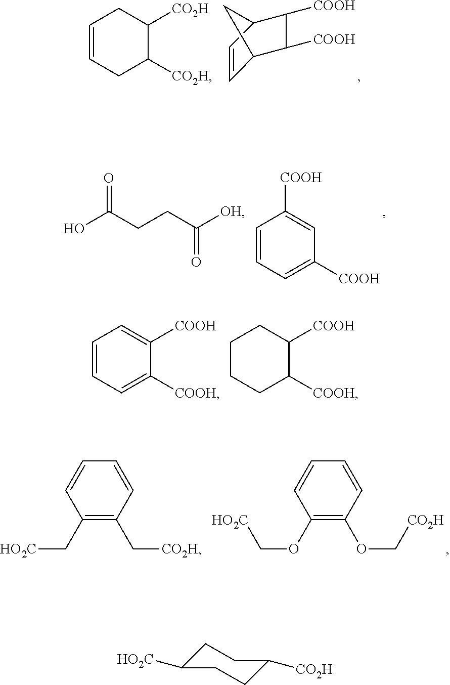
C1=CCC([CO2H])C([CO2H])C1.C1=CC2C([COOH])C([COOH])C1C2.OC(CCC([OH])=O)=O.C1=CC=C([COOH])C=C1[COOH].C1=CC=C([COOH])C([COOH])=C1.C1CCC([COOH])C([COOH])C1.C1(C[HO2C])=C(C[CO2H])C=CC=C1.C1(OC[HO2C])=C(OC[CO2H])C=CC=C1.C1C([CO2H])CCC([HO2C])C1
